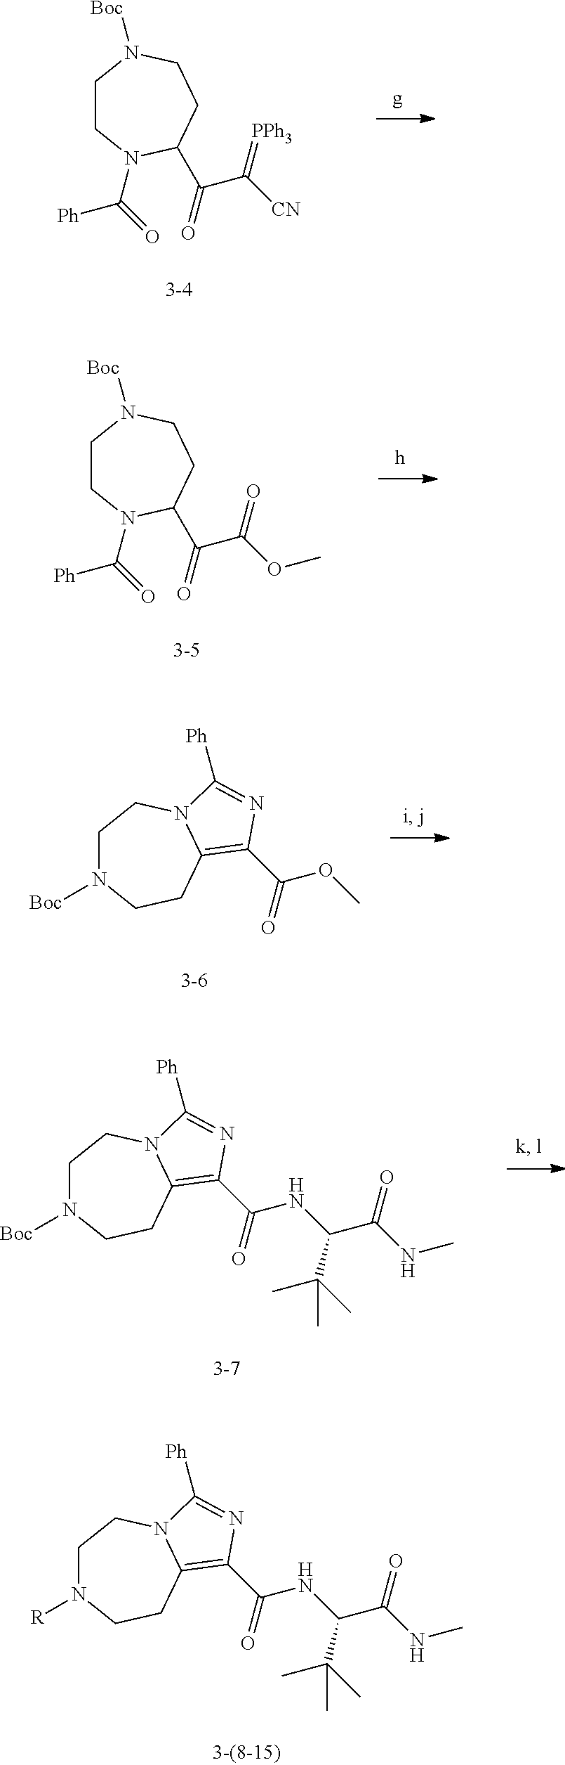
C1CN(C([Ph])=O)C(C(=O)C([CN])=[PPh3])CCN1[Boc].C1CN(C([Ph])=O)C(C(=O)C(OC)=O)CCN1[Boc].C1N([Boc])CCC2=C(C(=O)OC)N=C([Ph])N2C1.C1N([Boc])CCC2=C(C(=O)NC(C(NC)=O)C(C)(C)C)N=C([Ph])N2C1.C1N([R])CCC2=C(C(=O)NC(C(NC)=O)C(C)(C)C)N=C([Ph])N2C1
